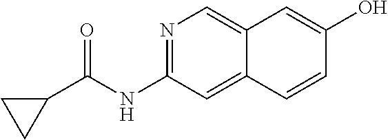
N1=C(NC(C2CC2)=O)C=C2C(=C1)C=C(O)C=C2
